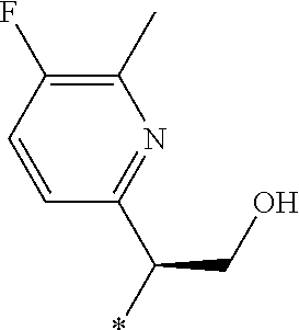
C(CO)(*)C1=NC(C)=C(F)C=C1
